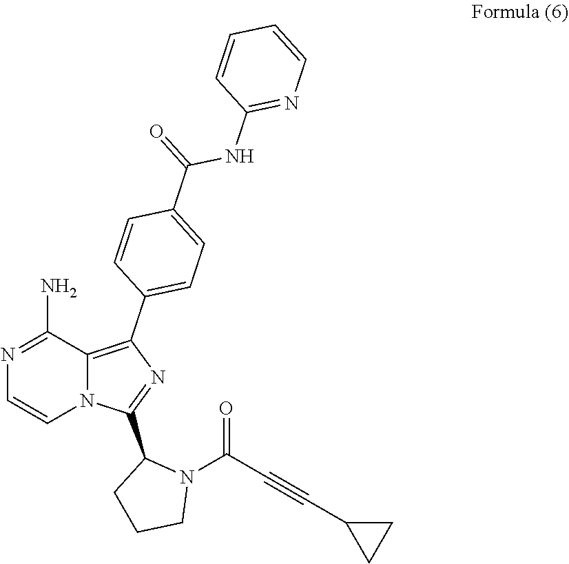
C1=CN2C(=C(C3=CC=C(C(=O)NC4=NC=CC=C4)C=C3)N=C2C2N(C(C#CC3CC3)=O)CCC2)C(N)=N1
